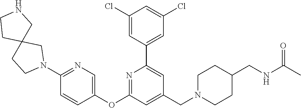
C1(Cl)=CC(C2=CC(CN3CCC(CNC(C)=O)CC3)=CC(OC3=CN=C(N4CC5(CC4)CNCC5)C=C3)=N2)=CC(Cl)=C1
